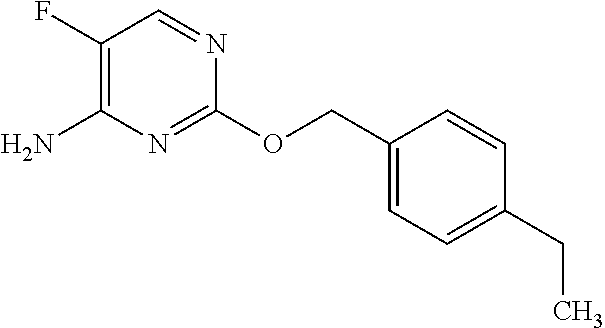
C1(F)=C(N)N=C(OCC2=CC=C(CC)C=C2)N=C1
